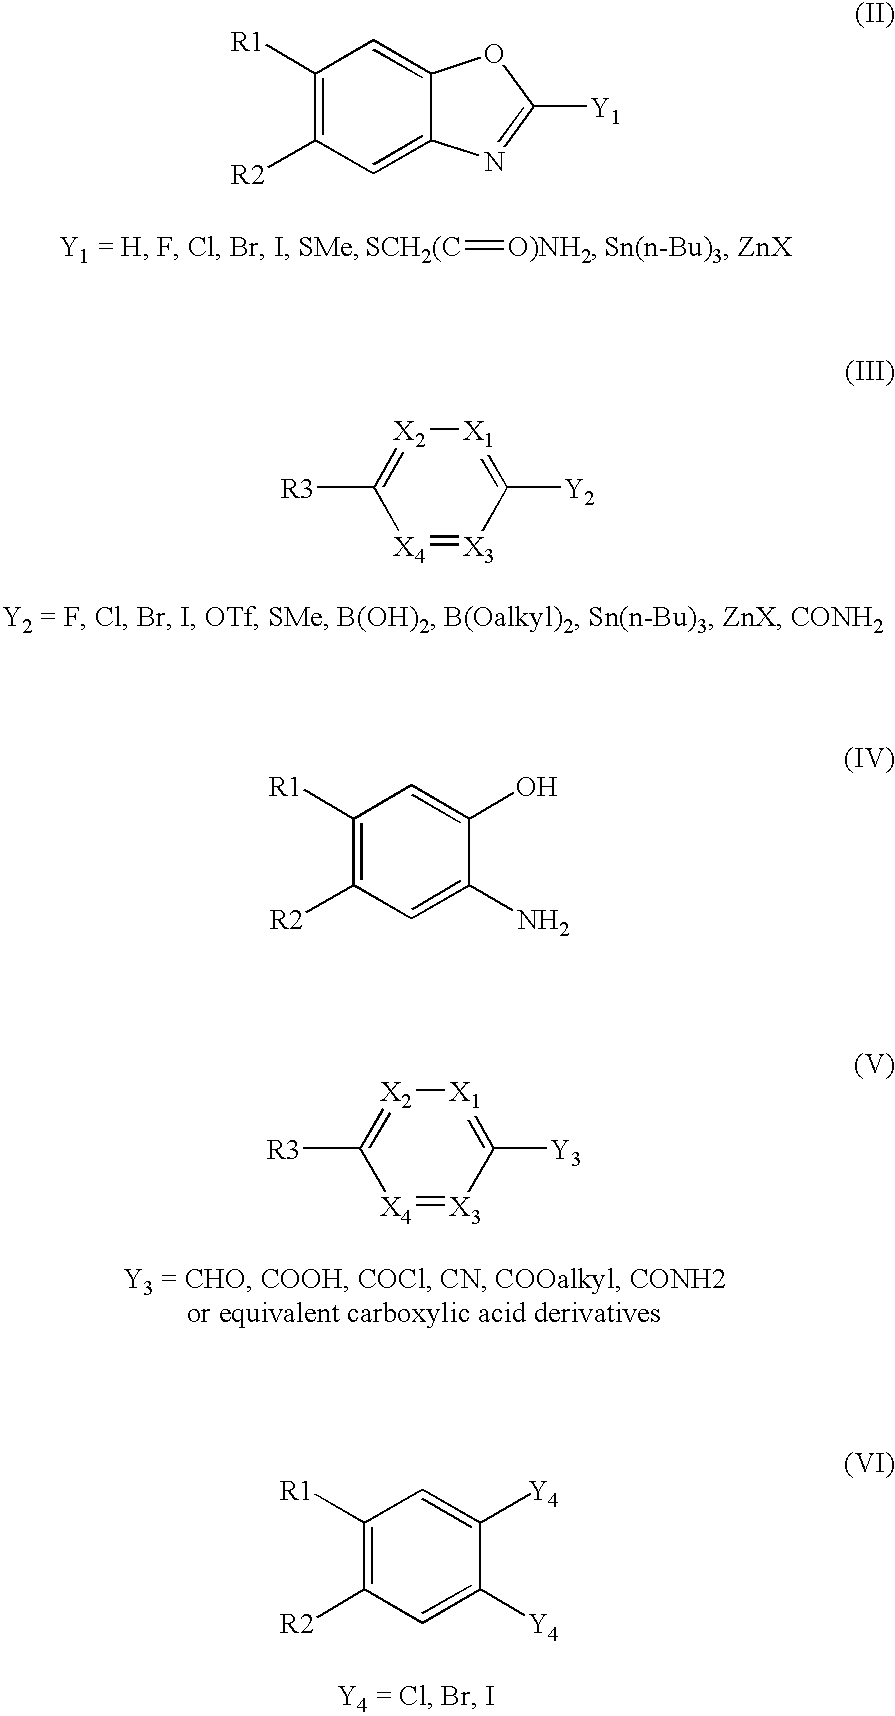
C1([R1])=C([R2])C=C2C(=C1)OC([Y1])=N2.[SCH2(C]=[O)NH2].C1([Y2])=[X1][X2]=C([R3])[X4]=[X3]1.C1([R3])=[X2][X1]=C([Y3])[X3]=[X4]1.C1([R1])=C([R2])C=C([Y4])C([Y4])=C1.C1([R1])=C([R2])C=C(N)C(O)=C1
